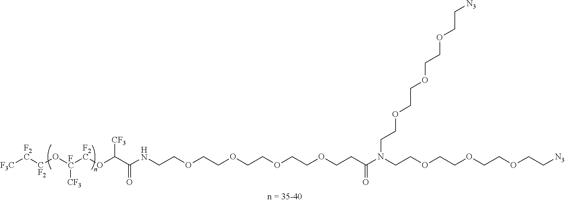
C(COCCOCCOCCOCCC(N(CCOCCOCCOCC[N3])CCOCCOCCOCC[N3])=O)NC(=O)C(O[F2C][FC](O[CF2][F2C][F3C])[CF3])[CF3]
